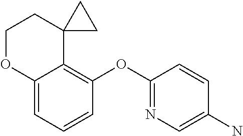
C12=CC=CC(OC3=NC=C(N)C=C3)=C1C1(CCO2)CC1
